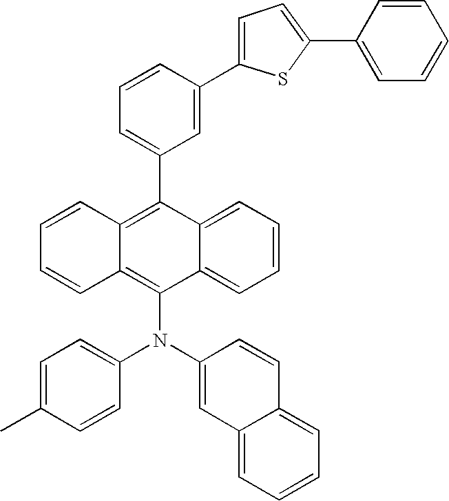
C1=C(C2=C3C(=C(N(C4=CC=C(C)C=C4)C4=CC5=CC=CC=C5C=C4)C4=CC=CC=C24)C=CC=C3)C=C(C2=CC=C(C3=CC=CC=C3)S2)C=C1
